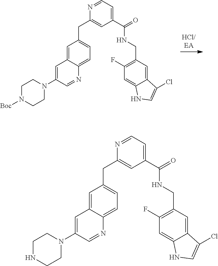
C1N([Boc])CCN(C2=CC3=CC(CC4=CC(C(=O)NCC5=C(F)C=C6C(=C5)C(Cl)=CN6)=CC=N4)=CC=C3N=C2)C1.C1NCCN(C2=CC3=CC(CC4=CC(C(=O)NCC5=C(F)C=C6C(=C5)C(Cl)=CN6)=CC=N4)=CC=C3N=C2)C1
